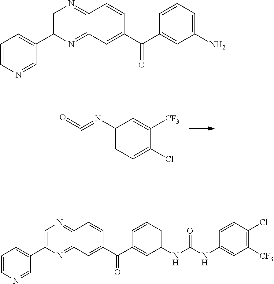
C1=CN=CC(C2=CN=C3C(=N2)C=C(C(C2=CC(N)=CC=C2)=O)C=C3)=C1.O=C=NC1=CC=C(Cl)C([CF3])=C1.C1=CN=CC(C2=CN=C3C(=N2)C=C(C(C2=CC(NC(NC4=CC([CF3])=C(Cl)C=C4)=O)=CC=C2)=O)C=C3)=C1
